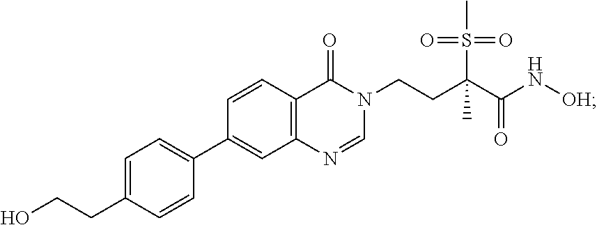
C1=NC2=C(C(=O)N1CCC(C)(C(=O)N[OH])S(C)(=O)=O)C=CC(C1=CC=C(CCO)C=C1)=C2
